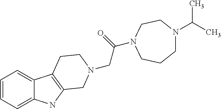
C1=CC=C2C(=C1)C1=C(N2)CN(CC(=O)N2CCN(C(C)C)CCC2)CC1
